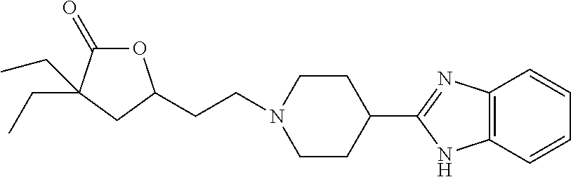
C1(C2CCN(CCC3OC(=O)C(CC)(CC)C3)CC2)=NC2=C(N1)C=CC=C2
